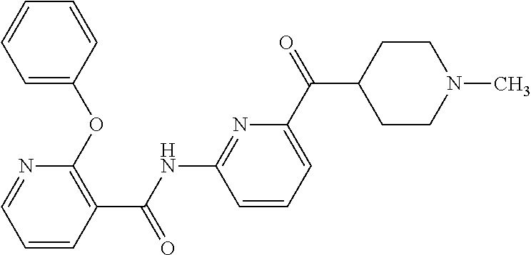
C1(C(NC2=NC(C(C3CCN(C)CC3)=O)=CC=C2)=O)=C(OC2=CC=CC=C2)N=CC=C1
